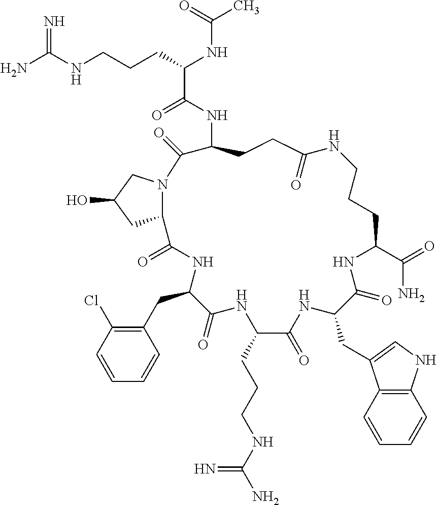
NC(NCCCC(NC(C)=O)C(=O)NC1CCC(=O)NCCCC(C(=O)N)NC(=O)C(CC2=CNC3=C2C=CC=C3)NC(=O)C(CCCNC(N)=N)NC(=O)C(CC2=C(Cl)C=CC=C2)NC(=O)C2N(CC(O)C2)C1=O)=N
